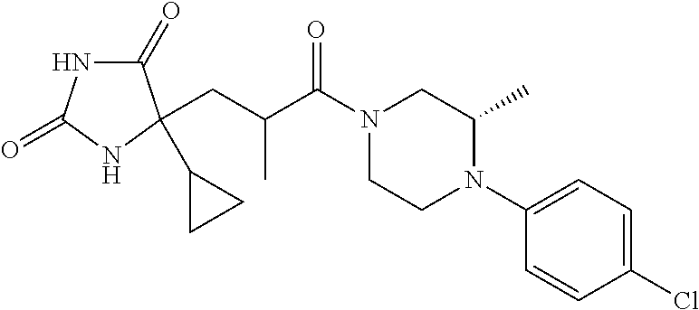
C1(=O)NC(=O)NC1(CC(C(N1CCN(C2=CC=C(Cl)C=C2)C(C)C1)=O)C)C1CC1
